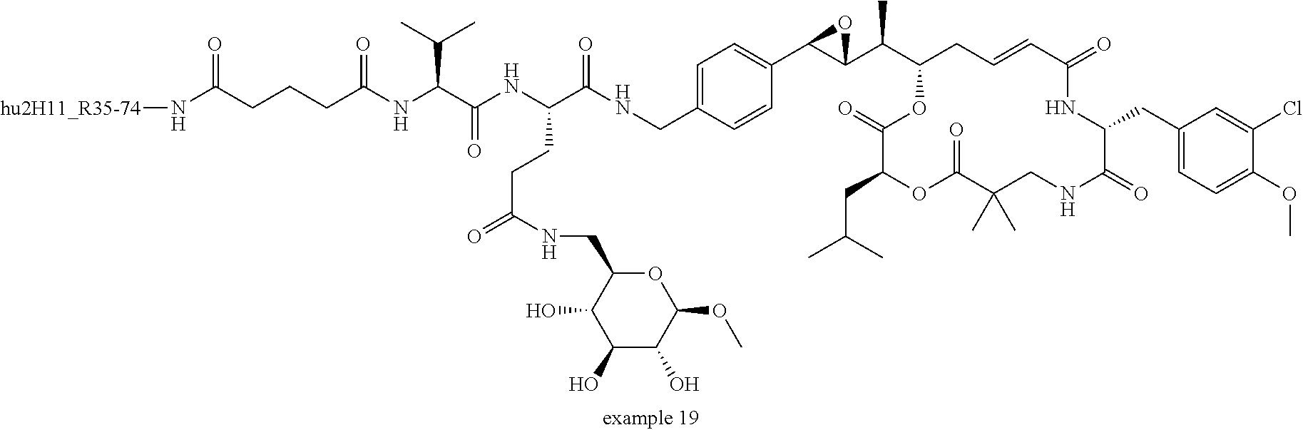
C1=C(CNC(C(NC(C(NC(=O)CCCC(N[hu2H11_R35-74])=O)C(C)C)=O)CCC(=O)NCC2C(O)C(O)C(O)C(OC)O2)=O)C=CC(C2C(C(C3CC=CC(=O)NC(CC4=CC=C(OC)C(Cl)=C4)C(=O)NCC(C)(C)C(=O)OC(CC(C)C)C(=O)O3)C)O2)=C1
